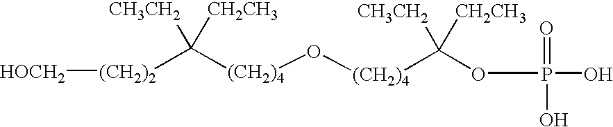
[(CH2)2](C([(CH2)4]O[(CH2)4]C(OP(O)(=O)O)([CH3CH2])[CH2CH3])([CH3CH2])[CH2CH3])[HOCH2]
